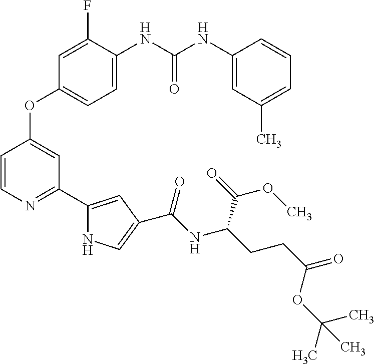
C1=C(NC(NC2=CC(C)=CC=C2)=O)C(F)=CC(OC2=CC(C3=CC(C(=O)NC(CCC(=O)OC(C)(C)C)C(OC)=O)=CN3)=NC=C2)=C1
